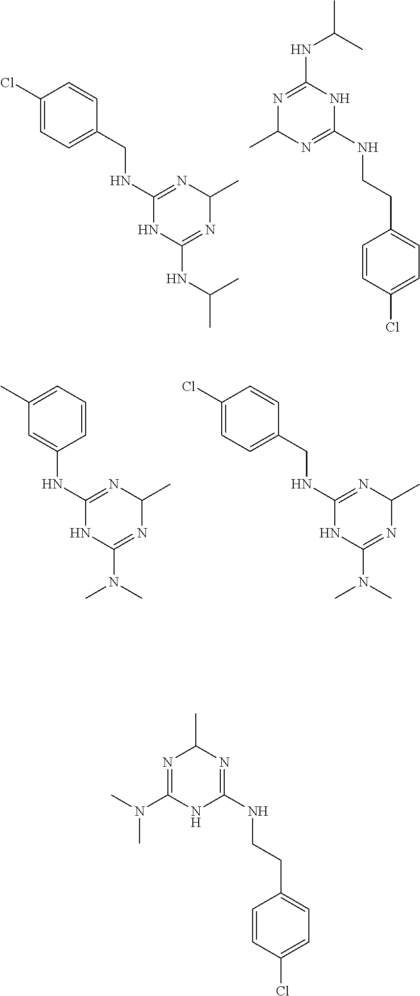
C1(Cl)=CC=C(CNC2=NC(C)N=C(NC(C)C)N2)C=C1.N1=C(NC(C)C)NC(NCCC2=CC=C(Cl)C=C2)=NC1C.C1(C)=CC=CC(NC2=NC(C)N=C(N(C)C)N2)=C1.C1(CNC2=NC(C)N=C(N(C)C)N2)=CC=C(Cl)C=C1.N1=C(N(C)C)NC(NCCC2=CC=C(Cl)C=C2)=NC1C
